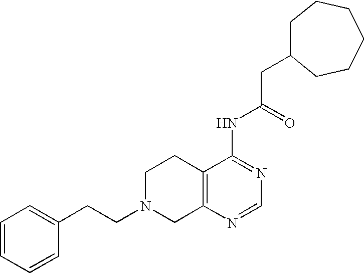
C(CN1CC2=C(CC1)C(NC(CC1CCCCCC1)=O)=NC=N2)C1=CC=CC=C1
